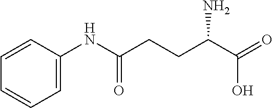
C1=CC(NC(CCC(C(=O)O)N)=O)=CC=C1
